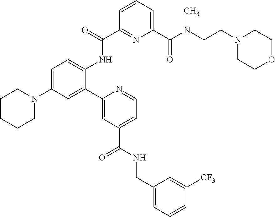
C(N(C(C1=CC=CC(C(=O)NC2=CC=C(N3CCCCC3)C=C2C2=CC(C(NCC3=CC=CC([CF3])=C3)=O)=CC=N2)=N1)=O)C)CN1CCOCC1
